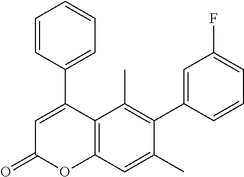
C1(C2=CC(=O)OC3=C2C(C)=C(C2=CC(F)=CC=C2)C(C)=C3)=CC=CC=C1
